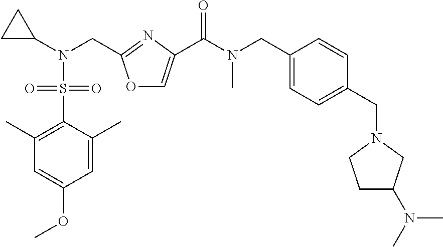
O1C=C(C(N(C)CC2=CC=C(CN3CCC(N(C)C)C3)C=C2)=O)N=C1CN(C1CC1)S(C1=C(C)C=C(OC)C=C1C)(=O)=O
